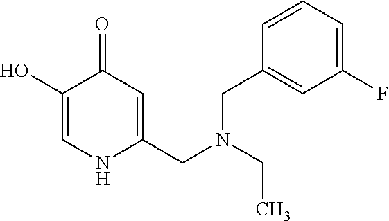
C1(O)=CNC(CN(CC)CC2=CC(F)=CC=C2)=CC1=O
